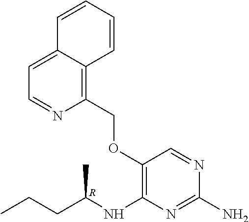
C12=CC=NC(COC3=C(NC(CCC)C)N=C(N)N=C3)=C1C=CC=C2.[R]
